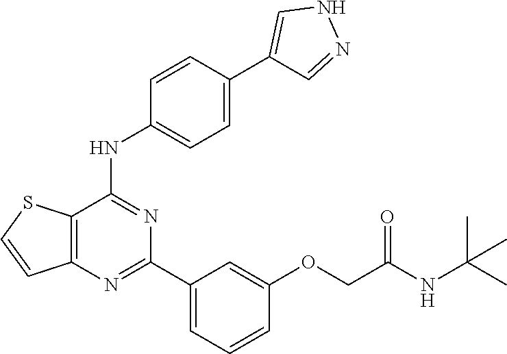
C12=C(N=C(C3=CC=CC(OCC(NC(C)(C)C)=O)=C3)N=C1NC1=CC=C(C3=CNN=C3)C=C1)C=CS2
